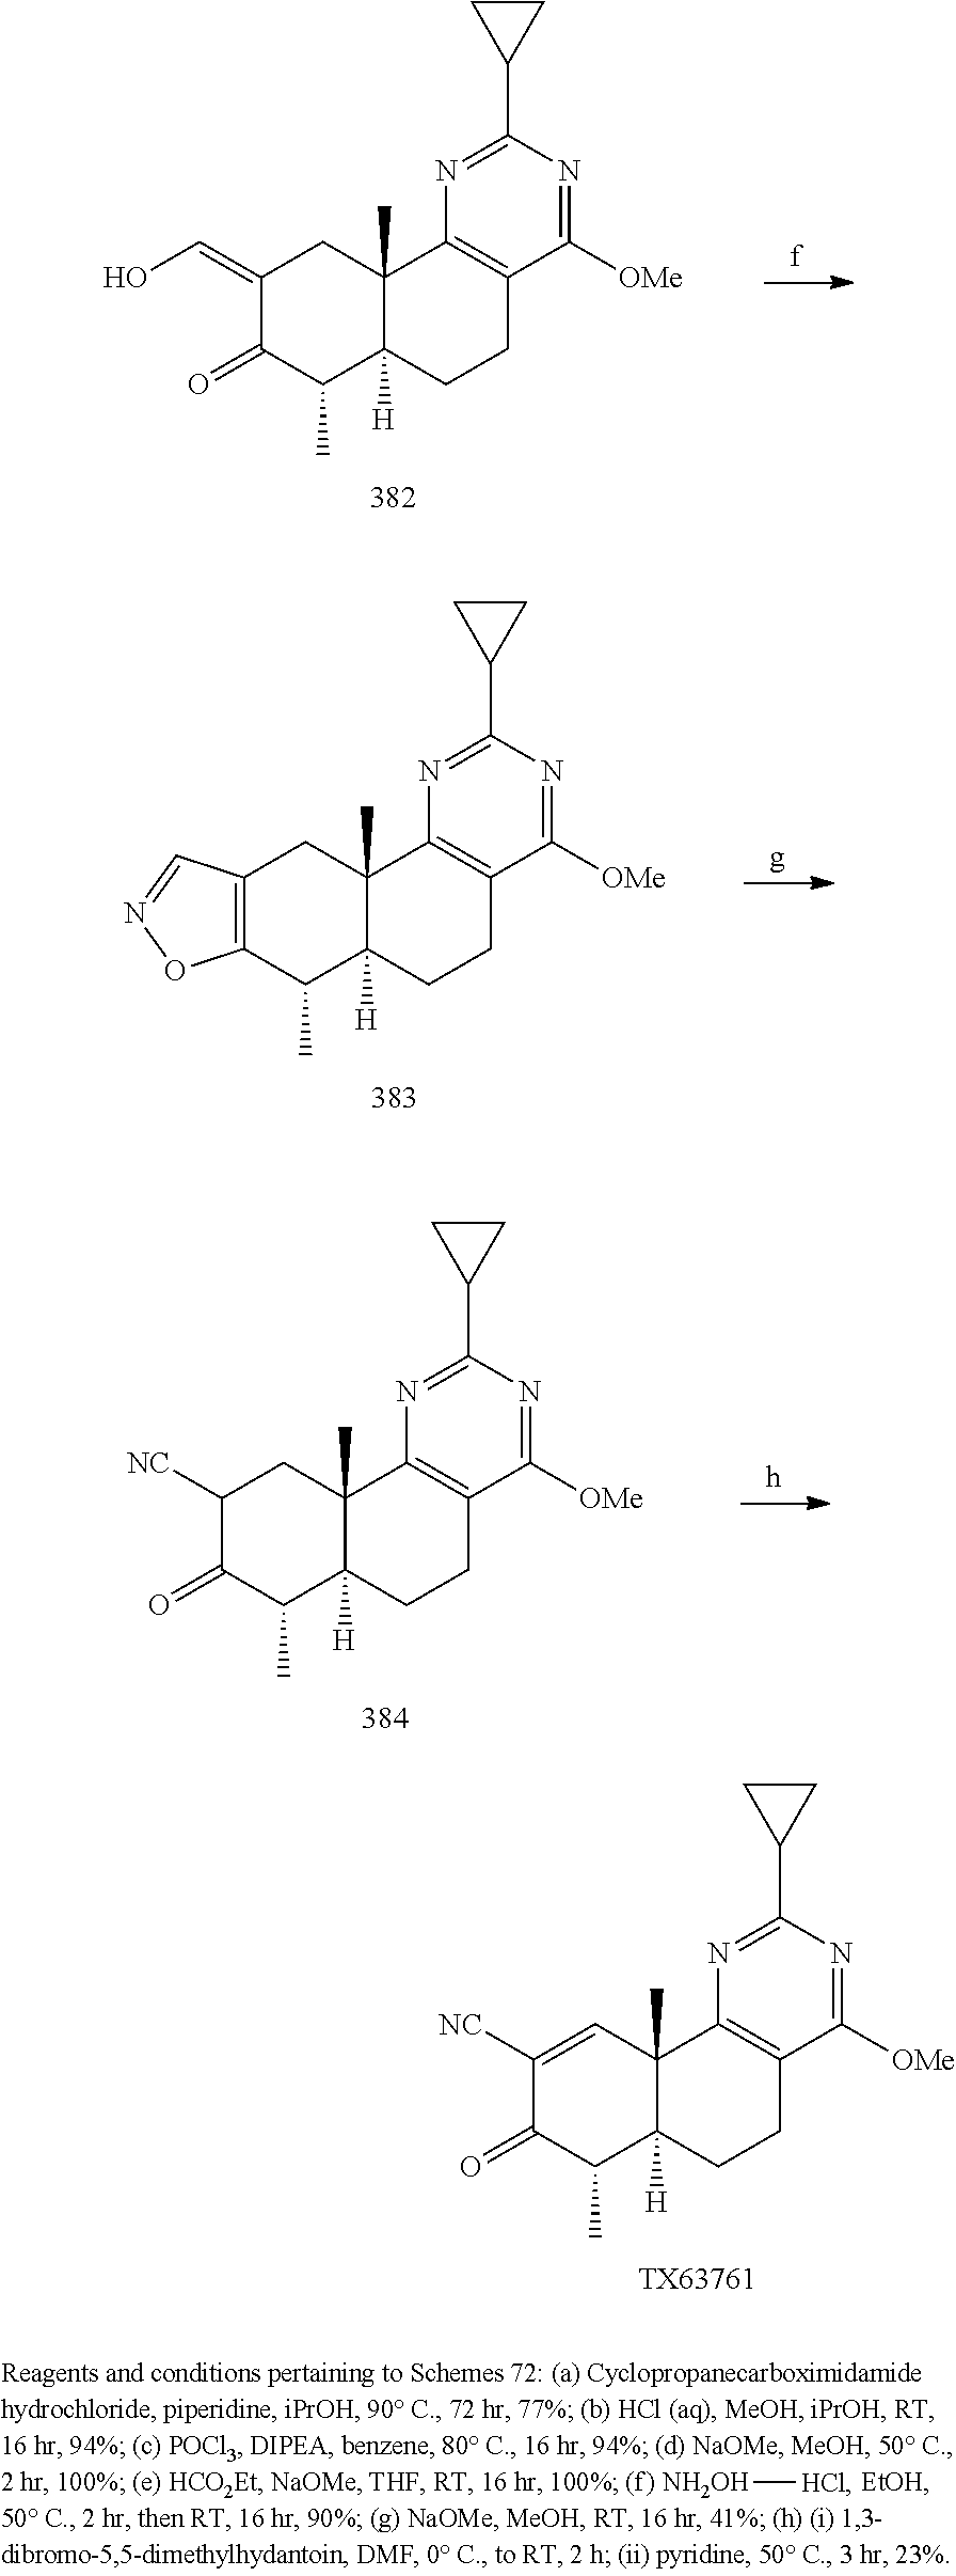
C12(C)C([H])(CCC3=C1N=C(C1CC1)N=C3[OMe])C(C)C1=C(C2)C=NO1.C12(C)C([H])(CCC3=C1N=C(C1CC1)N=C3[OMe])C(C)C(=O)C([NC])C2.C12(C)C([H])(CCC3=C1N=C(C1CC1)N=C3[OMe])C(C)C(=O)C([NC])=C2.[TX63761].C12(C)C([H])(CCC3=C1N=C(C1CC1)N=C3[OMe])C(C)C(=O)C(=CO)C2.[NH2OH][HCl]
